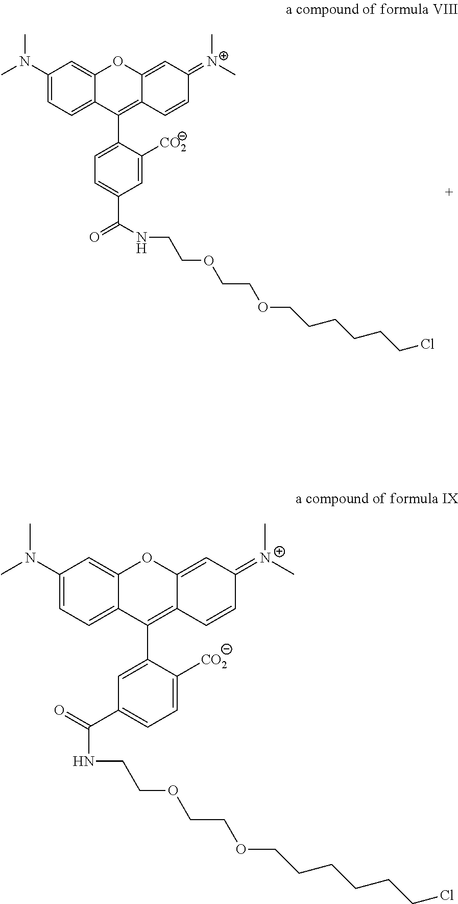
C1(N(C)C)=CC=C2C(=C1)OC1=CC(=[N+](C)C)C=CC1=C2C1=CC=C(C(NCCOCCOCCCCCCCl)=O)C=C1[CO2].C1(N(C)C)=CC=C2C(=C1)OC1=CC(=[N+](C)C)C=CC1=C2C1=CC(C(NCCOCCOCCCCCCCl)=O)=CC=C1[CO2]
